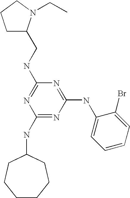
C1(NC2CCCCCC2)=NC(NC2=CC=CC=C2Br)=NC(NCC2CCCN2CC)=N1
